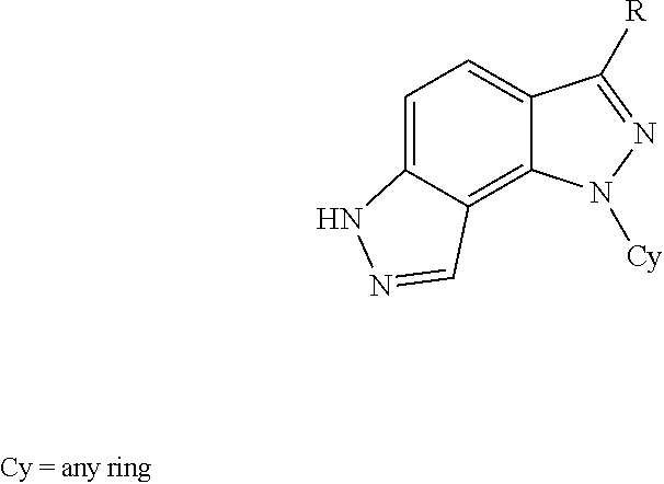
C1=C2C(=C3C(=C1)C([R])=NN3[Cy])C=NN2
